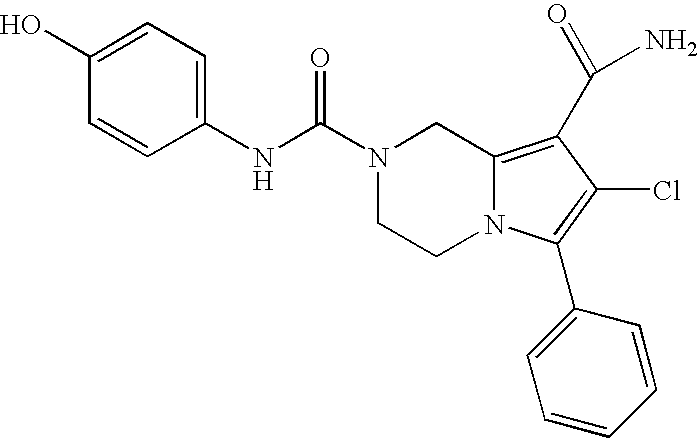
N1(C(NC2=CC=C(O)C=C2)=O)CCN2C(=C(C(N)=O)C(Cl)=C2C2=CC=CC=C2)C1
